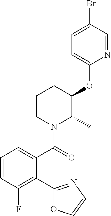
C1(C2=C(F)C=CC=C2C(=O)N2C(C)C(OC3=CC=C(Br)C=N3)CCC2)=NC=CO1
